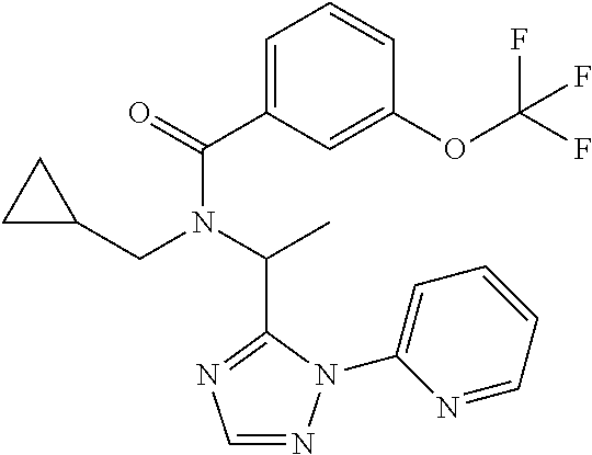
C1(C(=O)N(C(C)C2=NC=NN2C2=CC=CC=N2)CC2CC2)=CC=CC(OC(F)(F)F)=C1
